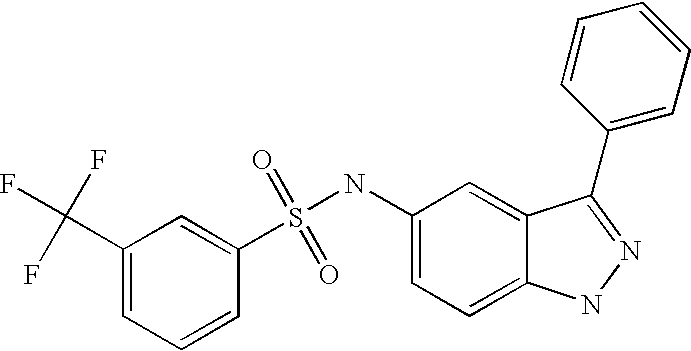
S(=O)(=O)(NC1=CC=C2C(=C1)C(C1=CC=CC=C1)=NN2)C1=CC(C(F)(F)F)=CC=C1
